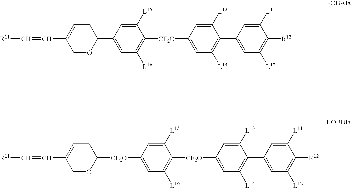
C1OC([CF2O]C2=CC([L16])=C([CF2O]C3=CC([L14])=C(C4=CC([L12])=C([R12])C([L11])=C4)C([L13])=C3)C([L15])=C2)CC=C1C=C[R11].C1OC(C2=CC([L16])=C([CF2O]C3=CC([L14])=C(C4=CC([L12])=C([R12])C([L11])=C4)C([L13])=C3)C([L15])=C2)CC=C1C=C[R11]
